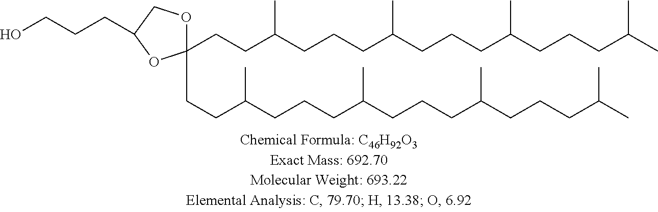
C1(CCC(C)CCCC(C)CCCC(C)CCCC(C)C)(CCC(C)CCCC(C)CCCC(C)CCCC(C)C)OCC(CCCO)O1
